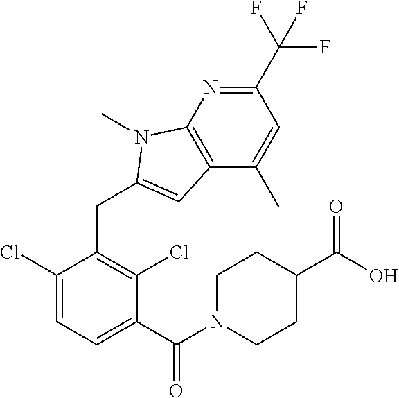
C1(Cl)=CC=C(C(=O)N2CCC(C(O)=O)CC2)C(Cl)=C1CC1=CC2=C(N=C(C(F)(F)F)C=C2C)N1C
